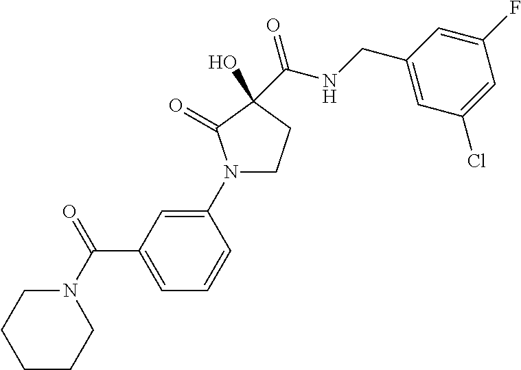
N1(C2=CC(C(=O)N3CCCCC3)=CC=C2)CCC(O)(C(=O)NCC2=CC(Cl)=CC(F)=C2)C1=O
